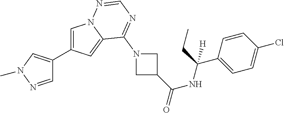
C1=C(C2=CN(C)N=C2)C=C2N1N=CN=C2N1CC(C(=O)NC(C2=CC=C(Cl)C=C2)(CC)[H])C1
